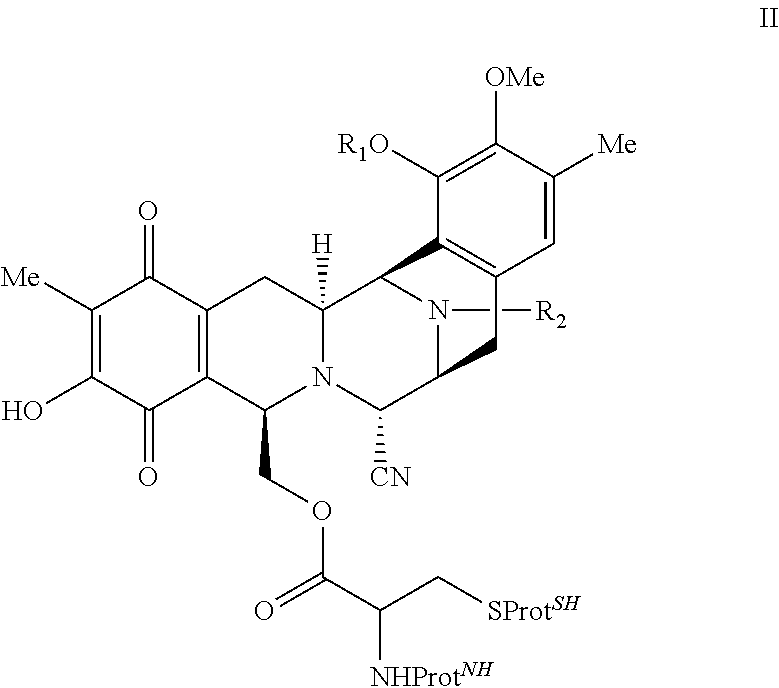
C1([Me])=C(O)C(=O)C2=C(C1=O)CC1([H])N(C2COC(=O)C(C[SProtSH])[NHProtNH])C([CN])C2N([R2])C1C1=C(C2)C=C([Me])C([OMe])=C1[R1O]
